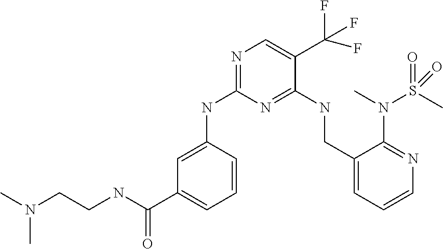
C1(NC2=NC=C(C(F)(F)F)C(NCC3=CC=CN=C3N(S(C)(=O)=O)C)=N2)=CC(C(NCCN(C)C)=O)=CC=C1
